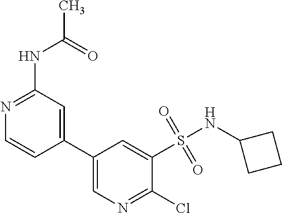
S(C1=CC(C2=CC(NC(C)=O)=NC=C2)=CN=C1Cl)(NC1CCC1)(=O)=O
